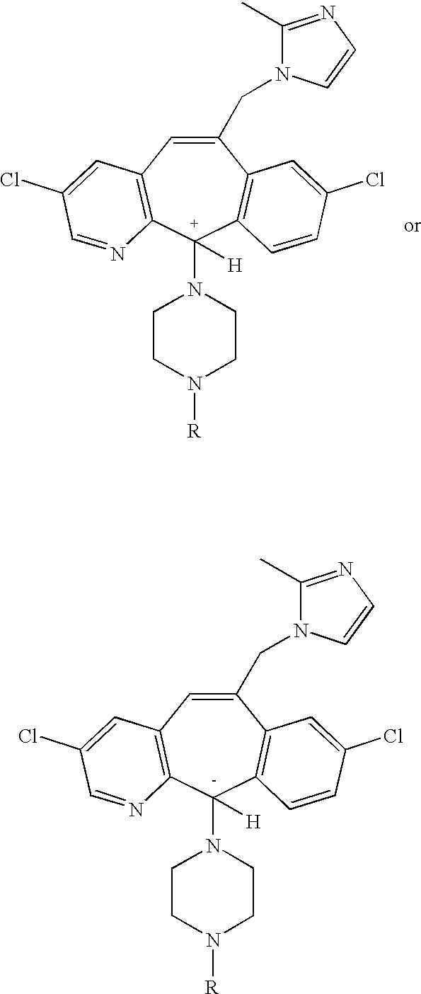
C1(CN2C(C)=NC=C2)=CC2=C([C+](N3CCN([R])CC3)([H])C3=C1C=C(Cl)C=C3)N=CC(Cl)=C2.C1(CN2C(C)=NC=C2)=CC2=C([C-](N3CCN([R])CC3)([H])C3=C1C=C(Cl)C=C3)N=CC(Cl)=C2
